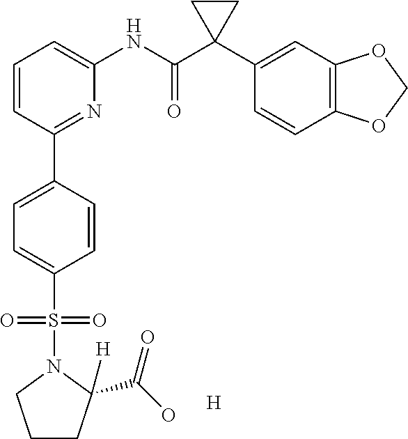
C1CC(C(O)=O)([H])N(S(C2=CC=C(C3=NC(NC(C4(C5=CC6=C(C=C5)OCO6)CC4)=O)=CC=C3)C=C2)(=O)=O)C1.[H]
